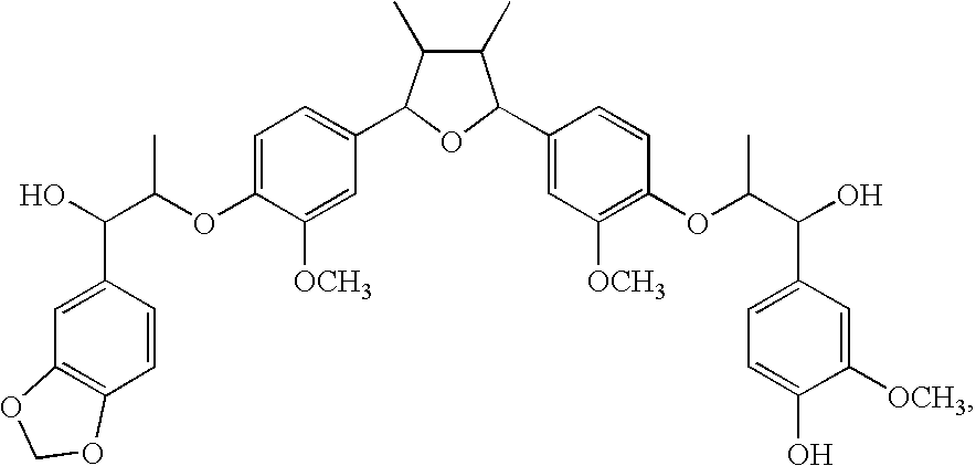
C1(C)C(C)C(C2=CC=C(OC(C(O)C3=CC4=C(C=C3)OCO4)C)C([OCH3])=C2)OC1C1=CC([OCH3])=C(OC(C(O)C2=CC=C(O)C([OCH3])=C2)C)C=C1
